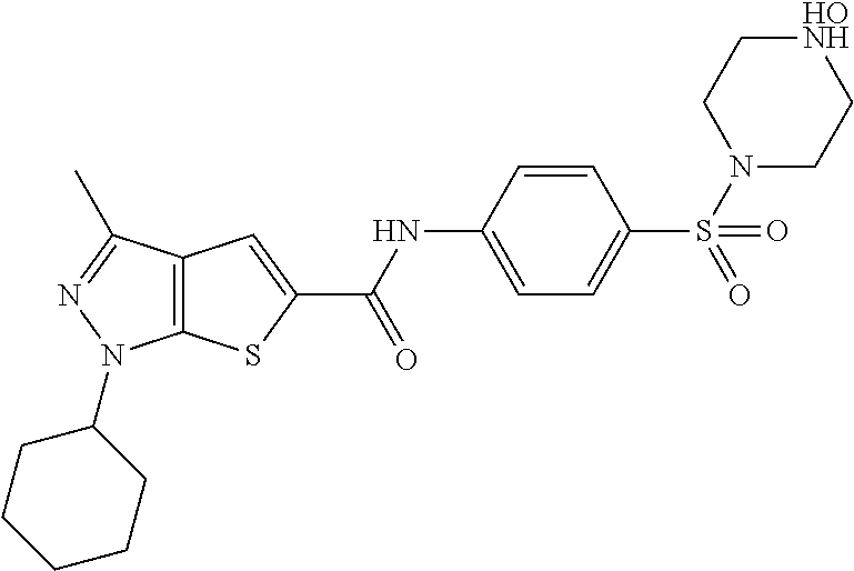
C12=C(C(C)=NN1C1CCCCC1)C=C(C(NC1=CC=C(S(=O)(N3CC[HONH]CC3)=O)C=C1)=O)S2
